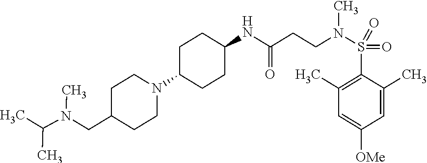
C1C(N2CCC(CN(C(C)C)C)CC2)CCC(NC(CCN(S(C2=C(C)C=C([OMe])C=C2C)(=O)=O)C)=O)C1
